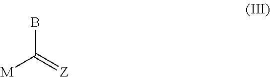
BC(=[Z])[M]
